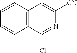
C1=CC2=C(C=C1)C=C([CN])N=C2Cl
